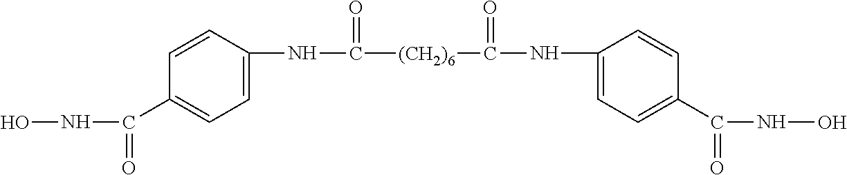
N(C([(CH2)6]C(NC1=CC=C(C(=O)NO)C=C1)=O)=O)C1=CC=C(C(NO)=O)C=C1
